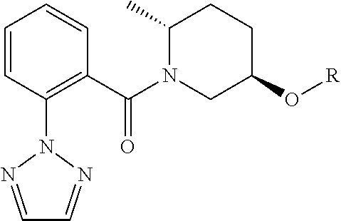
C1(C(N2CC(O[R])CCC2C)=O)=C(N2N=CC=N2)C=CC=C1
